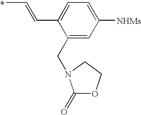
CC=CC1=CC=C([NHMs])C=C1CN1C(=O)OCC1
